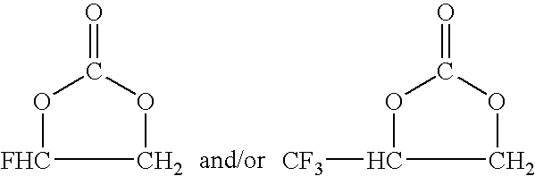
C1OC(=O)O[FHC]1.C1OC(=O)OC1[CF3]
